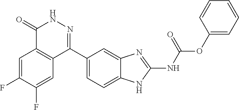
O(C(=O)NC1=NC2=CC(C3=NNC(=O)C4=C3C=C(F)C(F)=C4)=CC=C2N1)C1=CC=CC=C1
